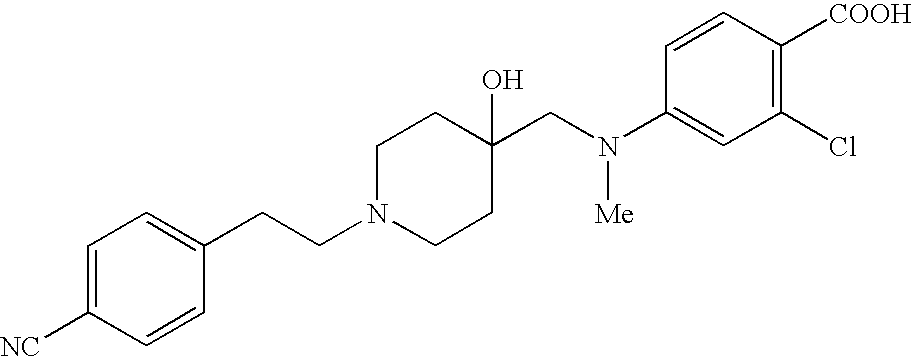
C1=C([NC])C=CC(CCN2CCC(CN(C3=CC(Cl)=C([COOH])C=C3)[Me])(O)CC2)=C1
